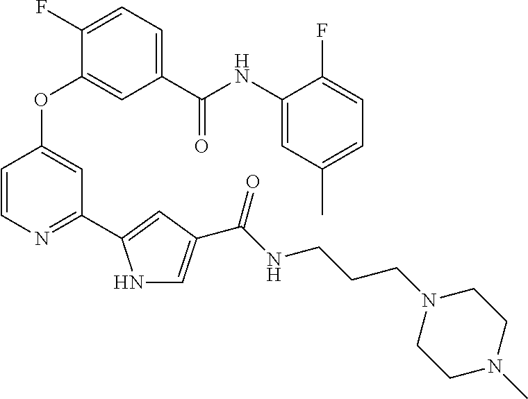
C1=C(C(NC2=CC(C)=CC=C2F)=O)C=C(OC2=CC(C3=CC(C(NCCCN4CCN(C)CC4)=O)=CN3)=NC=C2)C(F)=C1
